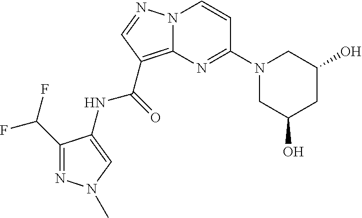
C1(C(F)F)=NN(C)C=C1NC(=O)C1=C2N(N=C1)C=CC(N1CC(O)CC(O)C1)=N2
